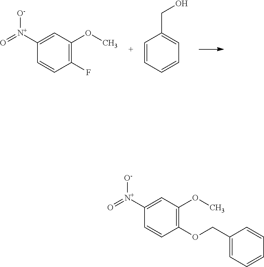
C1(F)=C(OC)C=C([N+](=O)[O-])C=C1.C1=CC=CC=C1CO.C1(OCC2=CC=CC=C2)=C(OC)C=C([N+](=O)[O-])C=C1
